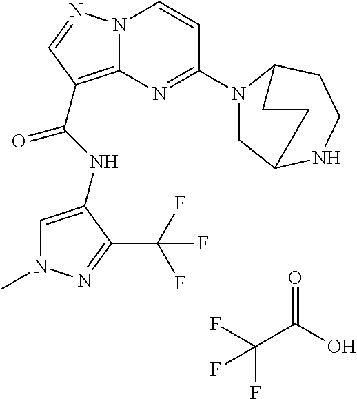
FC(C(O)=O)(F)F.N(C(=O)C1=C2N(N=C1)C=CC(N1CC3NCCC1CC3)=N2)C1=CN(C)N=C1C(F)(F)F
